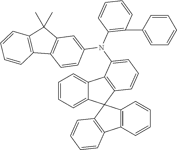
C1=CC=C2C(=C1)C1=C(C23C2=C(C4=C3C=CC=C4)C=CC=C2)C=CC=C1N(C1=C(C2=CC=CC=C2)C=CC=C1)C1=CC2=C(C=C1)C1=C(C2(C)C)C=CC=C1
